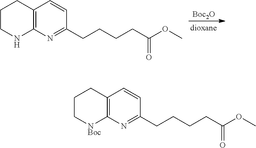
C1(CCCCC(OC)=O)=NC2=C(C=C1)CCCN2.[Boc2O].C1(CCCCC(OC)=O)=NC2=C(C=C1)CCC[NBoc]2
